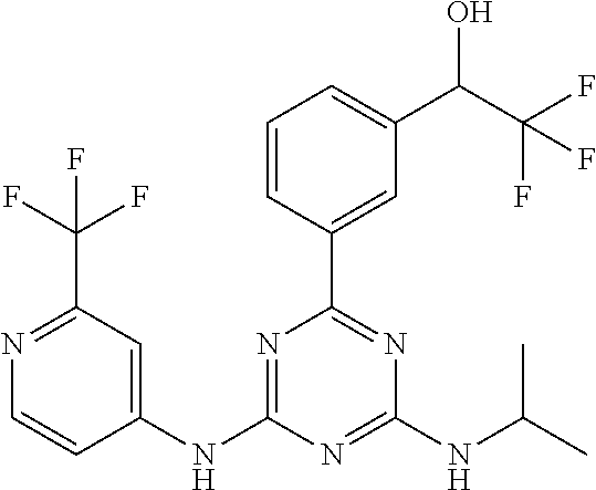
C1(NC2=NC(C3=CC(C(O)C(F)(F)F)=CC=C3)=NC(NC(C)C)=N2)=CC(C(F)(F)F)=NC=C1
